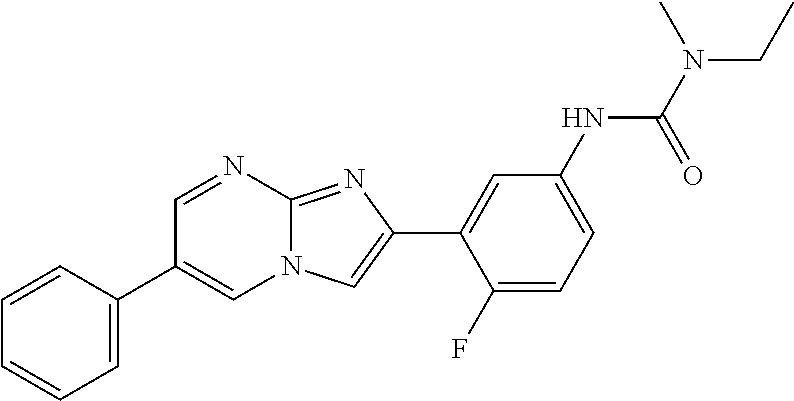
C1=NC2=NC(C3=CC(NC(N(C)CC)=O)=CC=C3F)=CN2C=C1C1=CC=CC=C1
